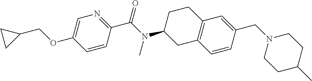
C1=C(OCC2CC2)C=CC(C(N(C2CC3=C(CC2)C=C(CN2CCC(C)CC2)C=C3)C)=O)=N1
